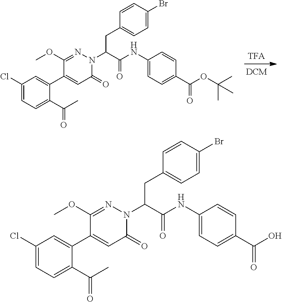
C1(Cl)=CC=C(C(=O)C)C(C2=CC(=O)N(C(C(=O)NC3=CC=C(C(OC(C)(C)C)=O)C=C3)CC3=CC=C(Br)C=C3)N=C2OC)=C1.C1(Cl)=CC=C(C(=O)C)C(C2=CC(=O)N(C(C(=O)NC3=CC=C(C(O)=O)C=C3)CC3=CC=C(Br)C=C3)N=C2OC)=C1
